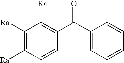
C1([Ra])=C([Ra])C=CC(C(C2=CC=CC=C2)=O)=C1[Ra]
